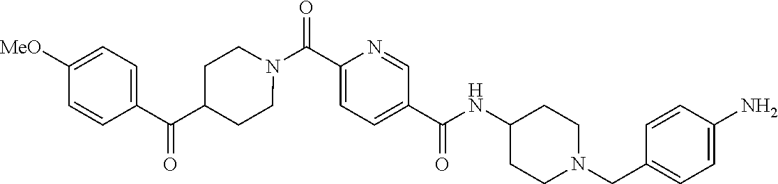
N(C(C1=CC=C(C(=O)N2CCC(C(C3=CC=C([OMe])C=C3)=O)CC2)N=C1)=O)C1CCN(CC2=CC=C(N)C=C2)CC1
